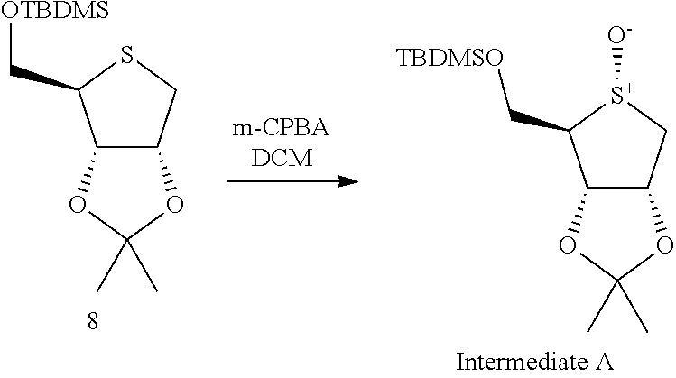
C12C(CSC1C[OTBDMS])OC(C)(C)O2.C12C(C[S+]([O-])C1C[TBDMSO])OC(C)(C)O2
